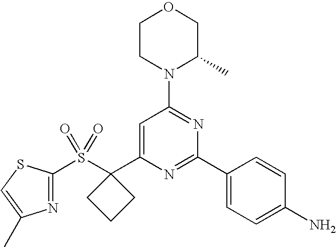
C1CN(C2=NC(C3=CC=C(N)C=C3)=NC(C3(S(C4=NC(C)=CS4)(=O)=O)CCC3)=C2)C(C)CO1
